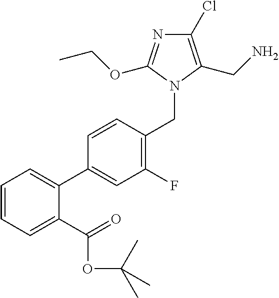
C1=CC=C(C(=O)OC(C)(C)C)C(C2=CC(F)=C(CN3C(OCC)=NC(Cl)=C3CN)C=C2)=C1
